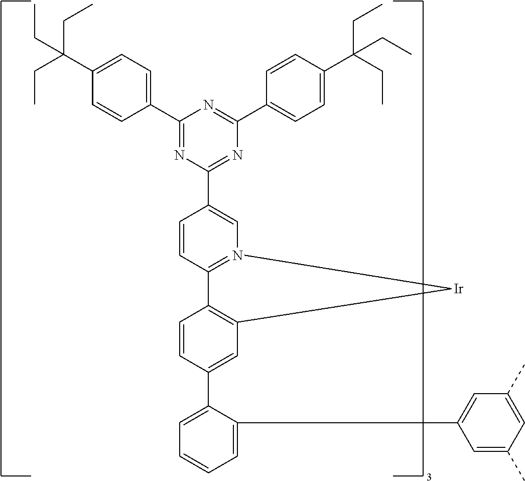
C1=C(C2=CC3=C(C=C2)C2=N(C=C(C4=NC(C5=CC=C(C(CC)(CC)CC)C=C5)=NC(C5=CC=C(C(CC)(CC)CC)C=C5)=N4)C=C2)[Ir]3)C(C2=CC(C)=CC(C)=C2)=CC=C1
